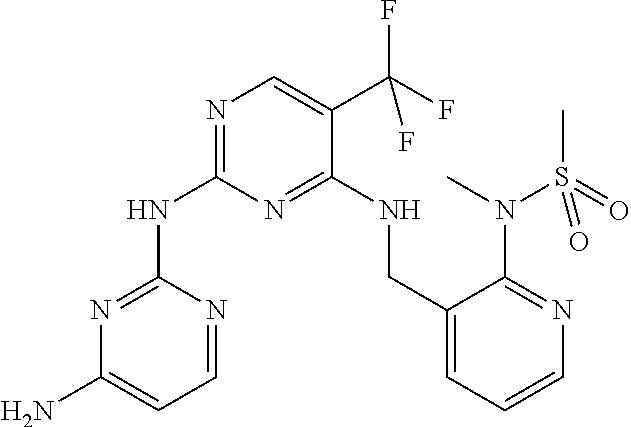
N1=C(NC2=NC(N)=CC=N2)N=C(NCC2=CC=CN=C2N(C)S(=O)(=O)C)C(C(F)(F)F)=C1
